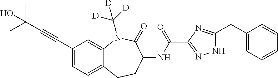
C1=C(C#CC(C)(C)O)C=C2C(=C1)CCC(NC(C1=NNC(CC3=CC=CC=C3)=N1)=O)C(=O)N2C([D])([D])[D]
